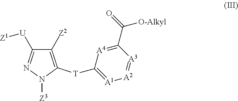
C1([Z2])=C([T]C2=[A1][A2]=[A3]C(C(=O)[O-Alkyl])=[A4]2)N([Z3])N=C1[U][Z1]
